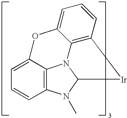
C12=C3C(=CC=C1)OC1=CC=CC4=C1N3C(N2C)[Ir]4
